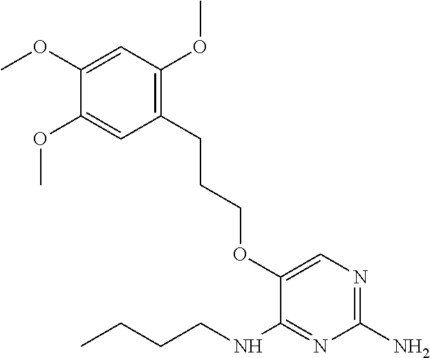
C1(N)=NC=C(OCCCC2=C(OC)C=C(OC)C(OC)=C2)C(NCCCC)=N1
